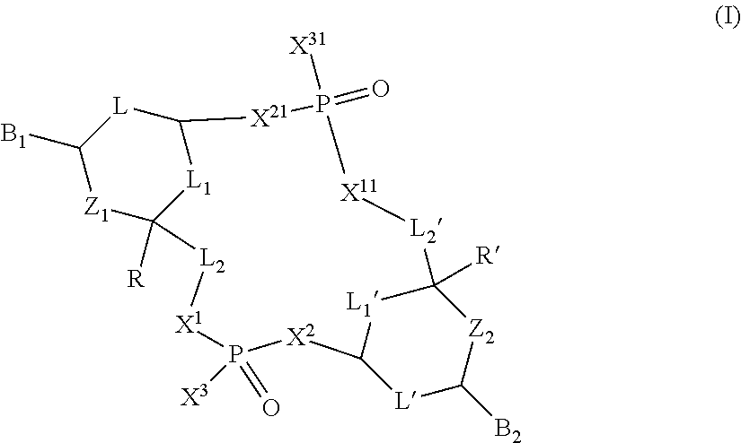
C1([B1])[Z1]C2([R])[L1]C([L]1)[X21]P(=O)([X31])[X11][L2]C1([R])[L1]C([X2]P([X3])(=O)[X1][L2]2)[L]C([B2])[Z2]1
